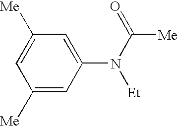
C1=C([Me])C=C(N(C([Me])=O)[Et])C=C1[Me]
